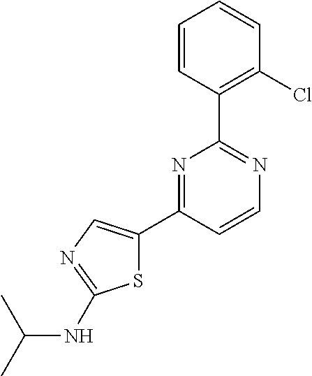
C1=CC(C2=NC=CC(C3=CN=C(NC(C)C)S3)=N2)=C(Cl)C=C1
